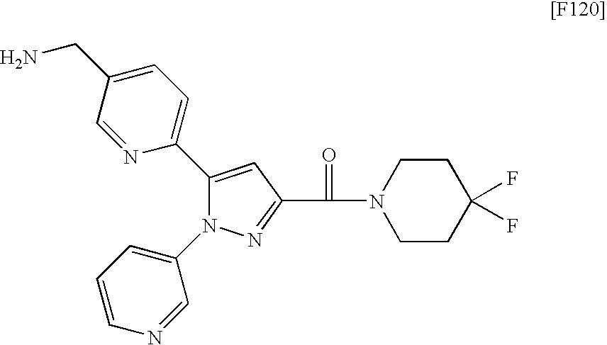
N1=C(C(=O)N2CCC(F)(F)CC2)C=C(C2=CC=C(CN)C=N2)N1C1=CC=CN=C1
